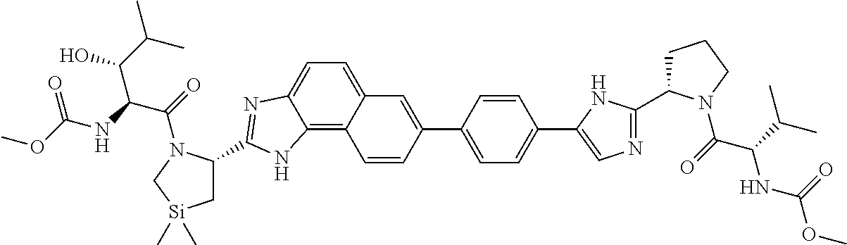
C1C(C2=NC=C(C3=CC=C(C4=CC5=CC=C6C(=C5C=C4)NC(C4C[Si](C)(C)CN4C(=O)C(NC(OC)=O)C(C(C)C)O)=N6)C=C3)N2)N(C(=O)C(C(C)C)NC(OC)=O)CC1
